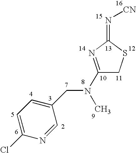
C1(N(C)CC2=CC=C(Cl)N=C2)=NC(=N[CN])SC1
